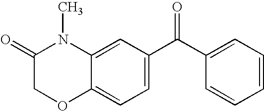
C1(=O)COC2=CC=C(C(C3=CC=CC=C3)=O)C=C2N1C
